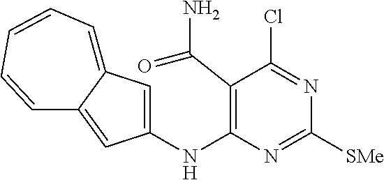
C1(NC2=C(C(N)=O)C(Cl)=NC([SMe])=N2)=CC2=CC=CC=CC2=C1
